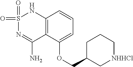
C12=C(C(OCC3C[NHHCl]CCC3)=CC=C1)C(N)=NS(=O)(=O)N2
